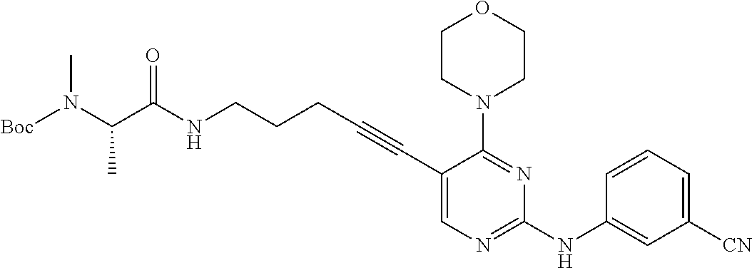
N(CCCC#CC1=CN=C(NC2=CC([CN])=CC=C2)N=C1N1CCOCC1)C(C(N([Boc])C)C)=O
